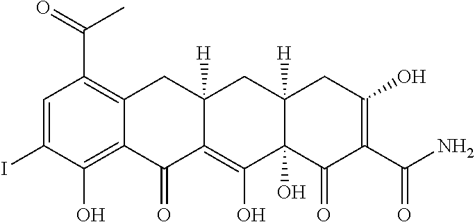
C1=C(I)C(O)=C2C(=C1C(=O)C)CC1([H])C(=C(O)C3(O)C([H])(C1)CC(O)=C(C(N)=O)C3=O)C2=O
